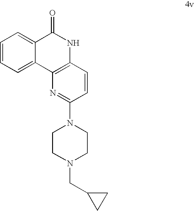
C1=C2C(=CC=C1)C(=O)NC1=C2N=C(N2CCN(CC3CC3)CC2)C=C1
